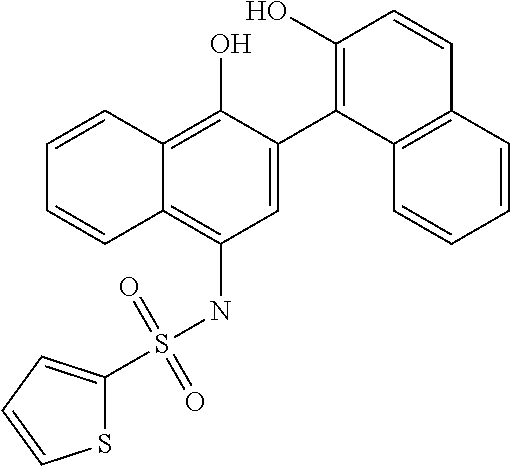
C1=C(C2=C(O)C=CC3=C2C=CC=C3)C(O)=C2C(=C1NS(=O)(=O)C1=CC=CS1)C=CC=C2
